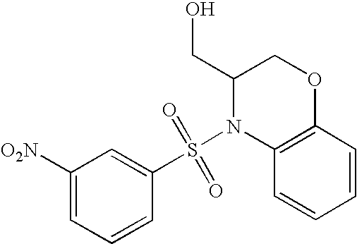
C1([O2N])=CC=CC(S(N2C3=C(OCC2CO)C=CC=C3)(=O)=O)=C1
